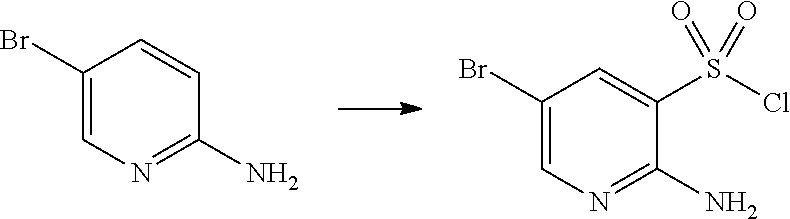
C1=C(Br)C=C(S(Cl)(=O)=O)C(N)=N1.C1=C(Br)C=CC(N)=N1
